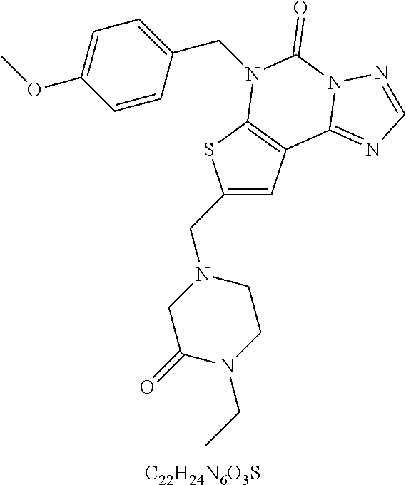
C1(CN2CC(=O)N(CC)CC2)=CC2=C(S1)N(CC1=CC=C(OC)C=C1)C(=O)N1C2=NC=N1.[C22H24N6O3S]
